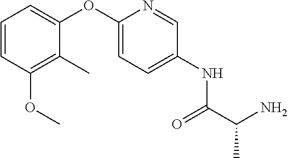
C1=CC(OC)=C(C)C(OC2=CC=C(NC(C(C)N)=O)C=N2)=C1
